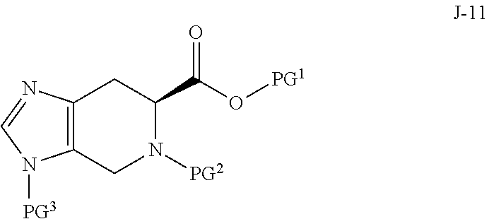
C12=C(CN([PG2])C(C(O[PG1])=O)C1)N([PG3])C=N2
